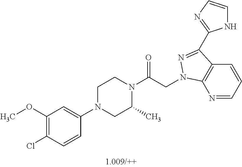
C1(OC)=C(Cl)C=CC(N2CC(C)N(C(CN3C4=C(C=CC=N4)C(C4=NC=CN4)=N3)=O)CC2)=C1
